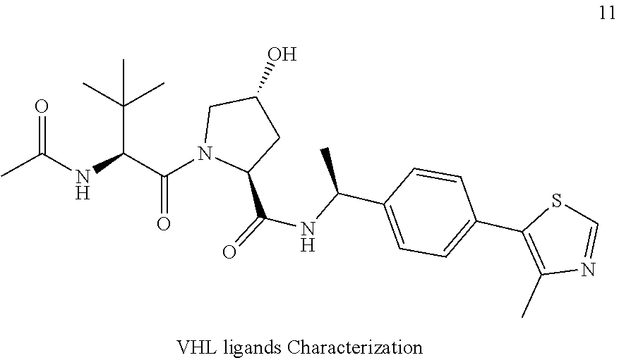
C1=C(C2=C(C)N=CS2)C=CC(C(NC(=O)C2N(C(C(NC(=O)C)C(C)(C)C)=O)CC(O)C2)C)=C1
